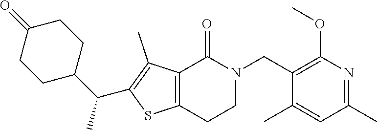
C1(C)=CC(C)=NC(OC)=C1CN1CCC2=C(C(C)=C(C(C)C3CCC(=O)CC3)S2)C1=O
